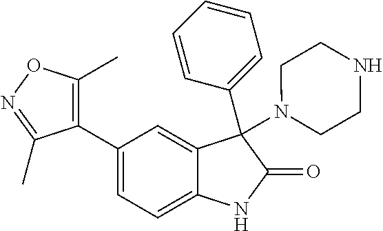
C1=C(C2=C(C)ON=C2C)C=C2C(=C1)NC(=O)C2(C1=CC=CC=C1)N1CCNCC1
